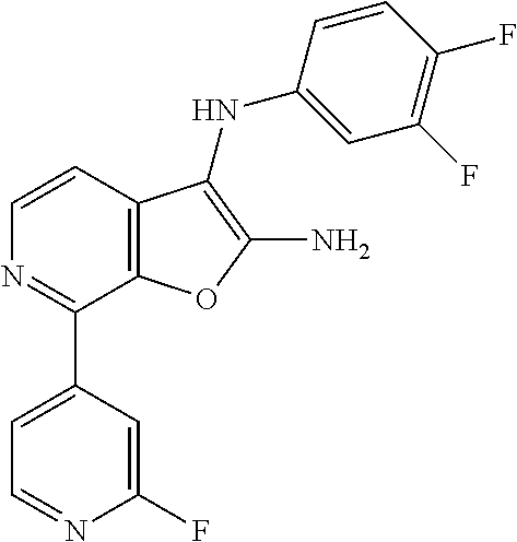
C1=CC2=C(C(C3=CC=NC(F)=C3)=N1)OC(N)=C2NC1=CC(F)=C(F)C=C1
